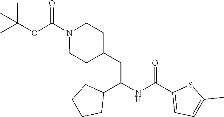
O(C(N1CCC(CC(NC(C2=CC=C(C)S2)=O)C2CCCC2)CC1)=O)C(C)(C)C
